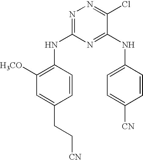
N1=C(NC2=C([H3CO])C=C(CC[CN])C=C2)N=C(NC2=CC=C([CN])C=C2)C(Cl)=N1
